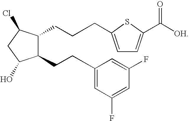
C1(CCC2=CC(F)=CC(F)=C2)C(CCCC2=CC=C(C([OH])=O)S2)C(Cl)CC1O
